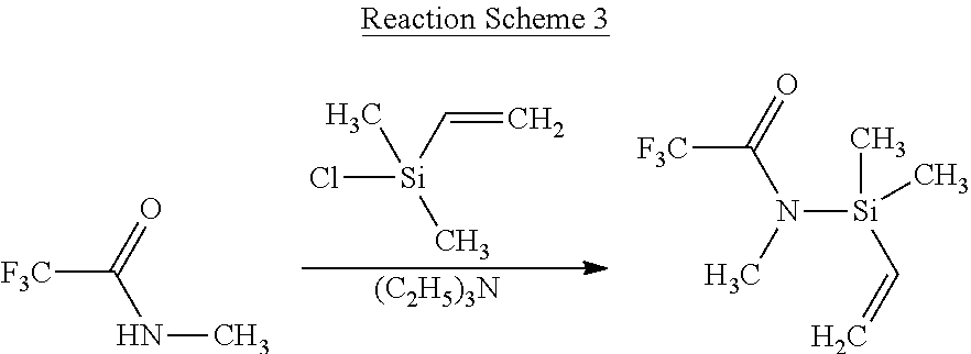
Cl[Si](C)(C=C)C.[(C2H5)3N].[F3C]C(=O)NC.[F3C]C(=O)N([Si](C)(C)C=C)C
